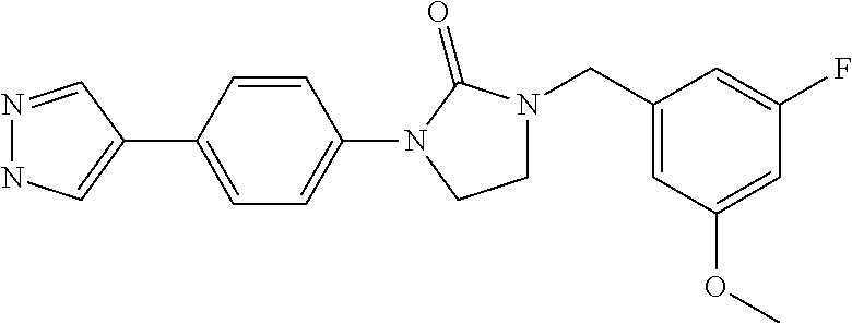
N1=CC(C2=CC=C(N3C(=O)N(CC4=CC(OC)=CC(F)=C4)CC3)C=C2)=CN1
